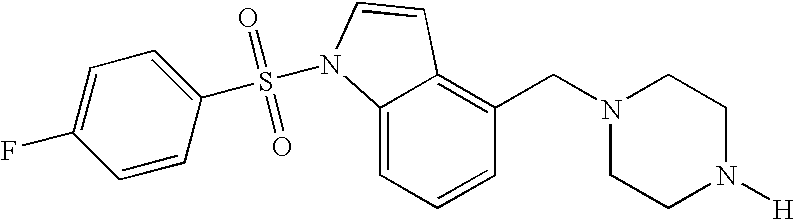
C1=CC=C2C(=C1CN1CCN([H])CC1)C=CN2S(C1=CC=C(F)C=C1)(=O)=O
